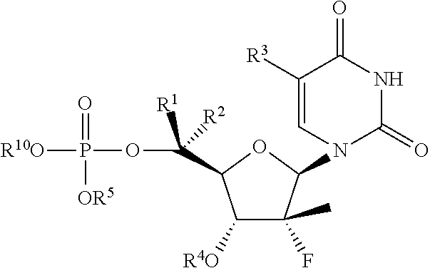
C1([R4O])C(F)(C)C(N2C(=O)NC(=O)C([R3])=C2)OC1C([R1])([R2])OP(=O)([OR5])[R10O]
